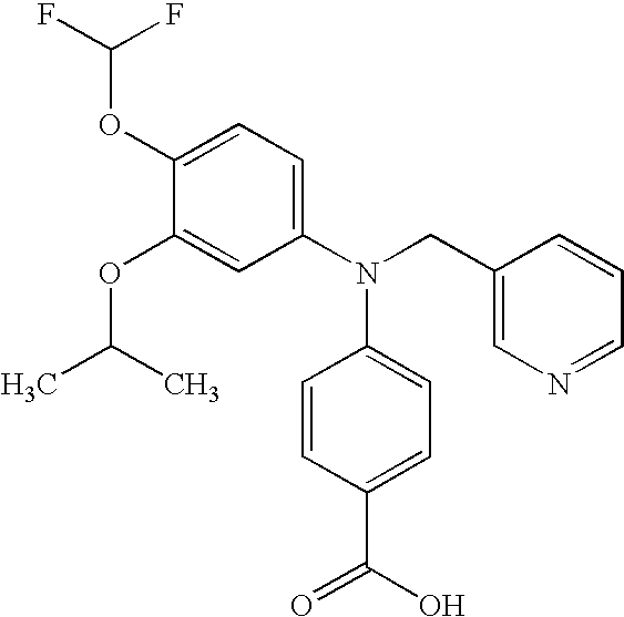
C1(OC(F)F)=CC=C(N(CC2=CN=CC=C2)C2=CC=C(C(=O)O)C=C2)C=C1OC(C)C
